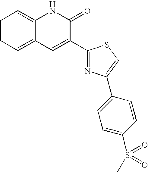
C1=CC=C2C(=C1)NC(=O)C(C1=NC(C3=CC=C(S(C)(=O)=O)C=C3)=CS1)=C2
